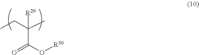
CCC(C)([R29])C(O[R30])=O
